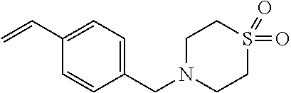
C1=C(C=C)C=CC(CN2CCS(=O)(=O)CC2)=C1
